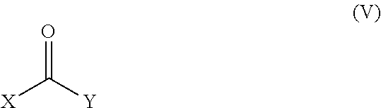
O=C([Y])[X]
